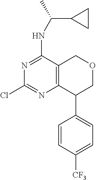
C12=C(C(NC(C)C3CC3)=NC(Cl)=N1)COCC2C1=CC=C([CF3])C=C1
